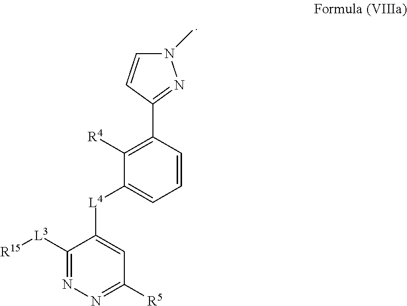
C1([L3][R15])=NN=C([R5])C=C1[L4]C1=CC=CC(C2=NN(C)C=C2)=C1[R4]
